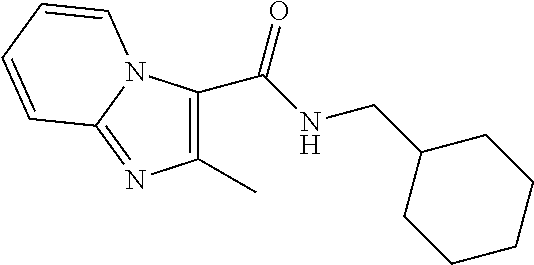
C1(C)=C(C(NCC2CCCCC2)=O)N2C(=N1)C=CC=C2
